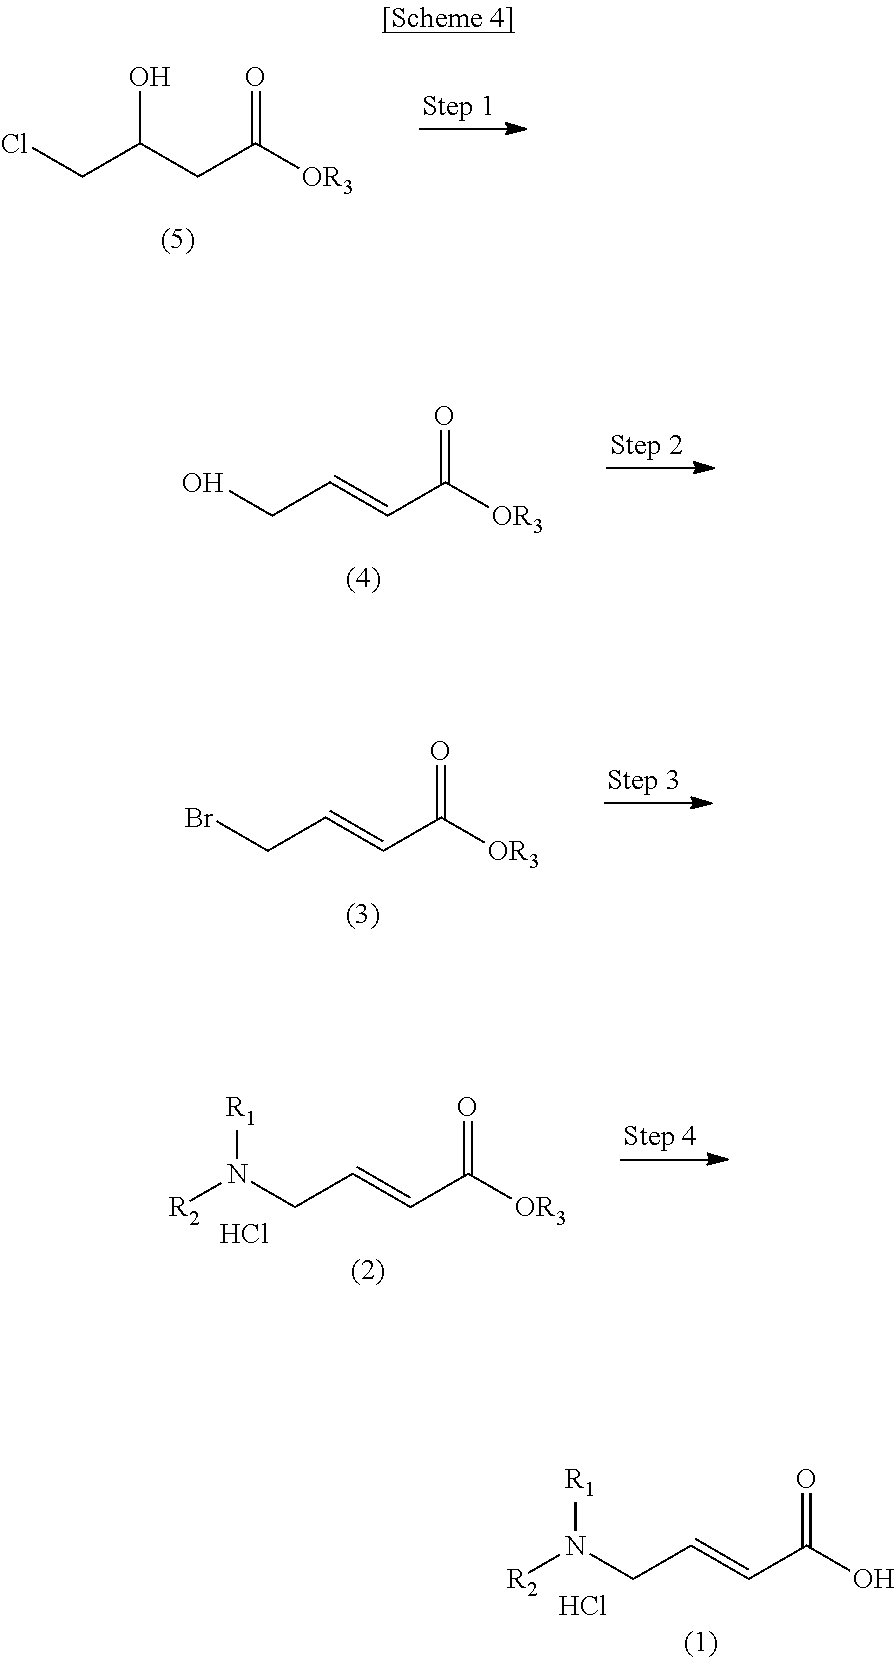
C(C=CC(O)=O)N([R2])[R1].Cl.C(C(CC([OR3])=O)O)Cl.C(C=CC([OR3])=O)O.C(C=CC([OR3])=O)Br.C(C=CC([OR3])=O)N([R2])[R1].Cl
